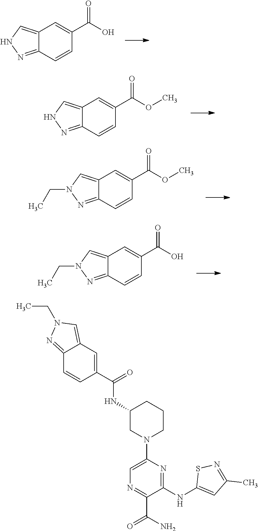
C12=CNN=C1C=CC(C(O)=O)=C2.C12=CNN=C1C=CC(C(OC)=O)=C2.C12=CN(CC)N=C1C=CC(C(OC)=O)=C2.C12=CN(CC)N=C1C=CC(C(O)=O)=C2.C1(NC(C2=CC3=CN(CC)N=C3C=C2)=O)CN(C2=CN=C(C(=O)N)C(NC3=CC(C)=NS3)=N2)CCC1
